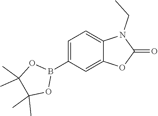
C1=C(B2OC(C)(C)C(C)(C)O2)C=C2C(=C1)N(CC)C(=O)O2
